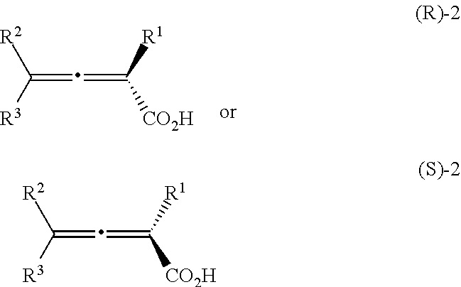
C(=C=C([CO2H])[R1])([R2])[R3].C(=C=C([CO2H])[R1])([R2])[R3]
